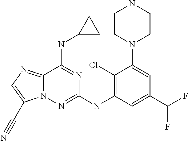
C12=NC=C(C#N)N1N=C(NC1=C(Cl)C(N3CCNCC3)=CC(C(F)F)=C1)N=C2NC1CC1
